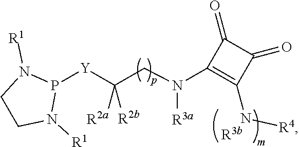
P1([Y]C(CN(C2=C(N[R4])C(=O)C2=O)[R3a])([R2a])[R2b])N([R1])CCN1[R1].[R3b]
